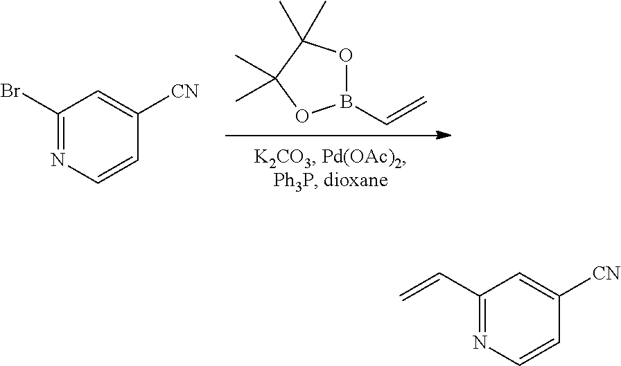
B1(C=C)OC(C)(C)C(C)(C)O1.BrC1=NC=CC([CN])=C1.C=CC1=NC=CC([CN])=C1
